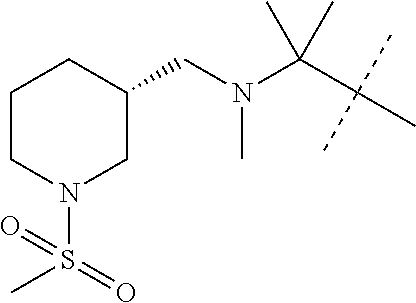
C(C(C)(C)C)(C)(C)N(CC1CCCN(S(C)(=O)=O)C1)C
